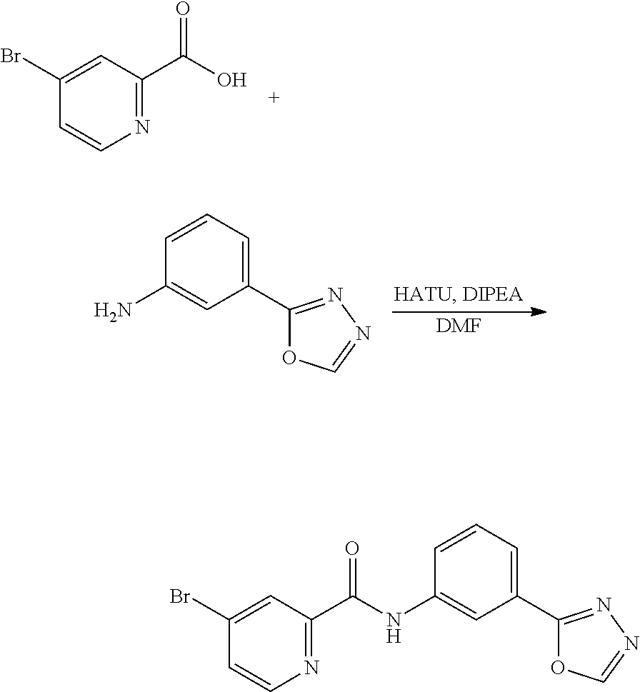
N1=C(C(=O)O)C=C(Br)C=C1.C1(C2=NN=CO2)=CC=CC(N)=C1.[DMF].C1(C2=NN=CO2)=CC=CC(NC(=O)C2=NC=CC(Br)=C2)=C1
